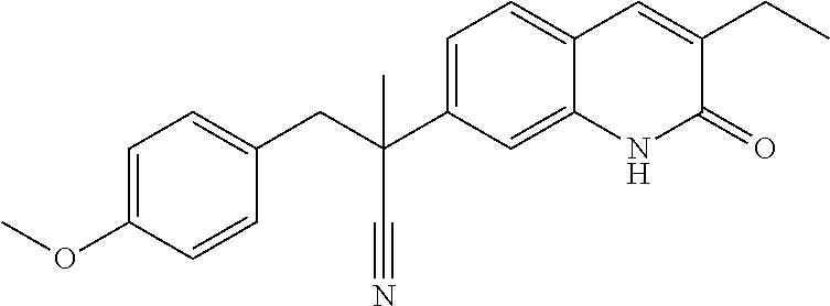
C1=CC(OC)=CC=C1CC(C#N)(C1=CC=C2C(=C1)NC(=O)C(CC)=C2)C
